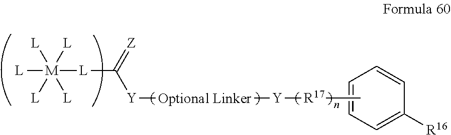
C1=CC=C([R16])C=C1.[Y]([Optional Linker][Y][R17]C)C([L][M]([L])([L])([L])([L])[L])=[Z]
